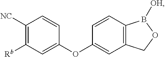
C1(OC2=CC3=C(C=C2)B([OH])OC3)=CC([Rb])=C([NC])C=C1
